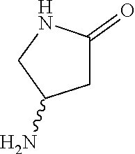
NC1CC(=O)NC1
